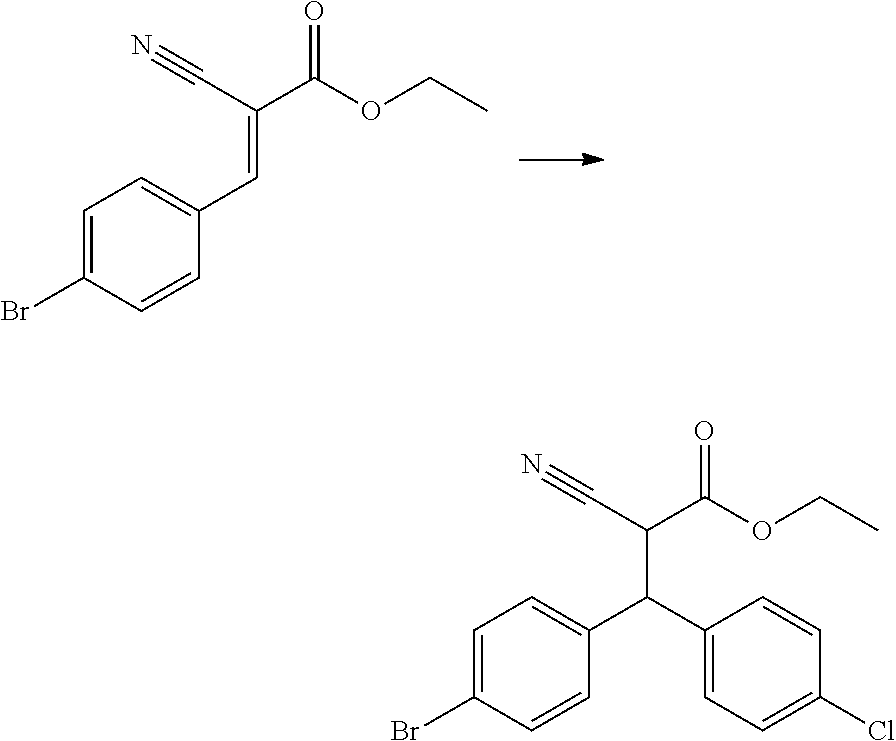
C1=C(Br)C=CC(C=C(C(=O)OCC)C#N)=C1.C1=C(Br)C=CC(C(C(C(=O)OCC)C#N)C2=CC=C(Cl)C=C2)=C1
